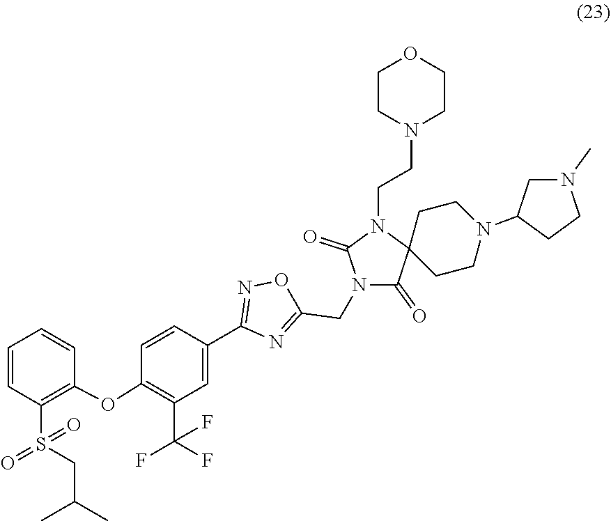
C1(C2=CC(C(F)(F)F)=C(OC3=C(S(CC(C)C)(=O)=O)C=CC=C3)C=C2)=NOC(CN2C(=O)C3(CCN(C4CN(C)CC4)CC3)N(CCN3CCOCC3)C2=O)=N1
